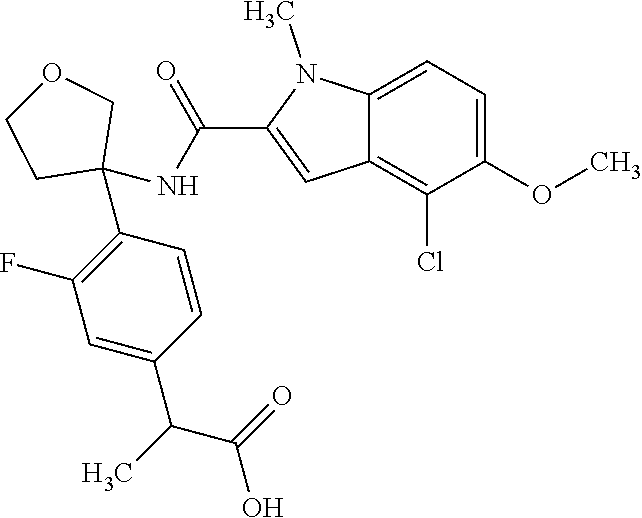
C1=C2C(=C(Cl)C(OC)=C1)C=C(C(NC1(C3=C(F)C=C(C(C)C(=O)O)C=C3)COCC1)=O)N2C
